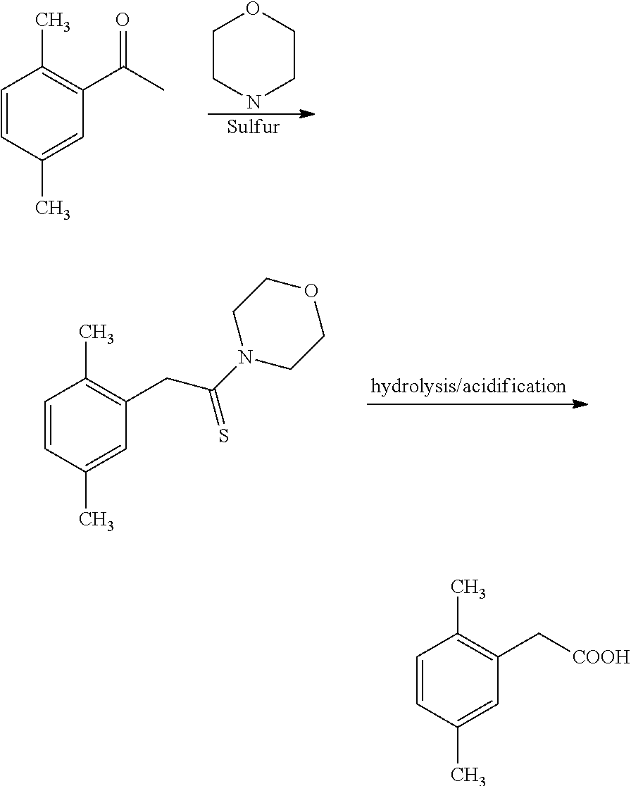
C1=CC(C)=CC(C(C)=O)=C1C.[Sulfur].C1CNCCO1.C1=CC(C)=CC(C[COOH])=C1C.C1=CC(C)=CC(CC(N2CCOCC2)=S)=C1C
